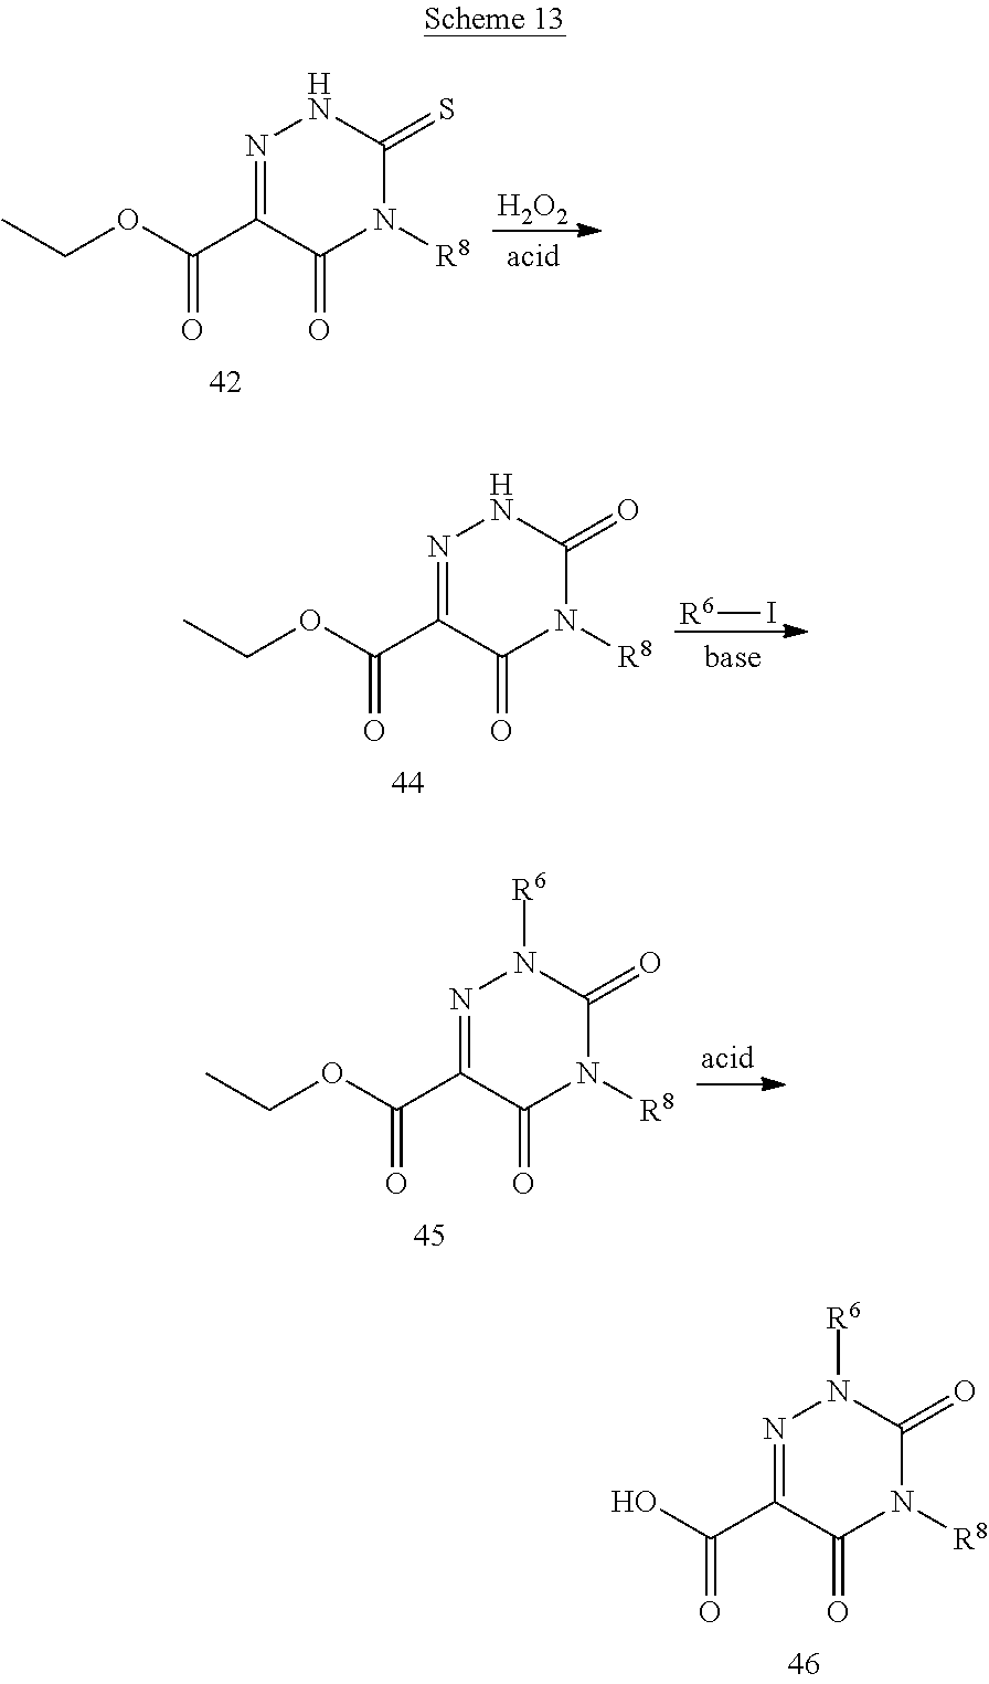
[H2O2].N1=C(C(OCC)=O)C(=O)N([R8])C(=S)N1.N1=C(C(OCC)=O)C(=O)N([R8])C(=O)N1.[R6]I.N1=C(C(O)=O)C(=O)N([R8])C(=O)N1[R6].N1=C(C(OCC)=O)C(=O)N([R8])C(=O)N1[R6]
